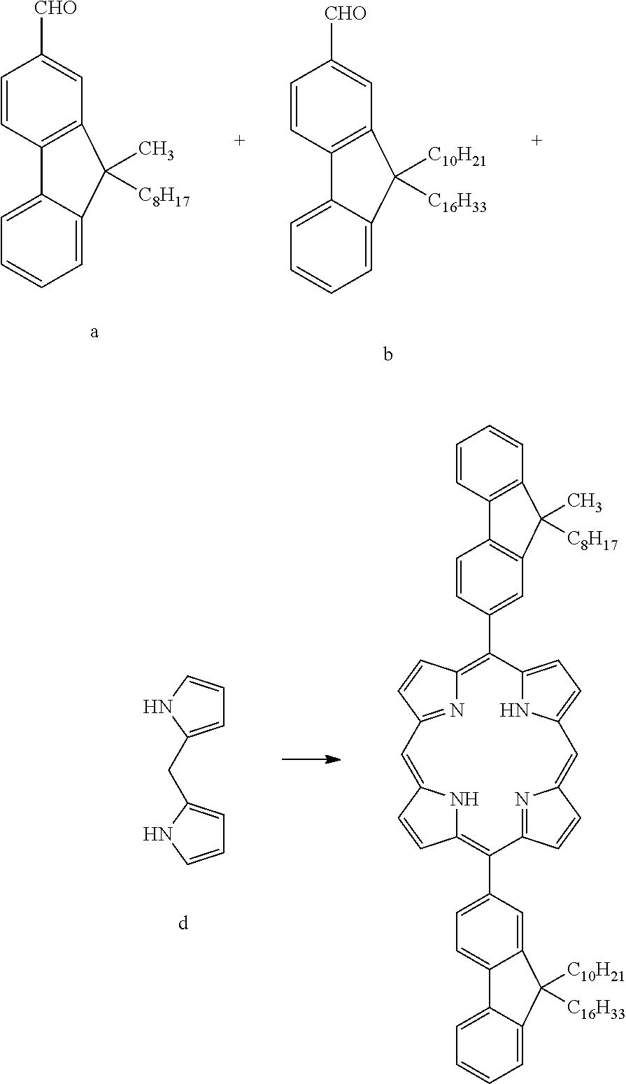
C1=CC2=C(C=C1[CHO])C(C)([C8H17])C1=CC=CC=C21.C1=CC2=C(C=C1[CHO])C([C10H21])([C16H33])C1=CC=CC=C21.C1=C(CC2=CC=CN2)NC=C1.C1=CC2=C(C=C1)C(C)([C8H17])C1=C2C=CC(C2=C3N=C(C=C3)C=C3NC(=C(C4=CC=C5C(=C4)C([C10H21])([C16H33])C4=CC=CC=C54)C4=NC(=CC5=CC=C2N5)C=C4)C=C3)=C1
